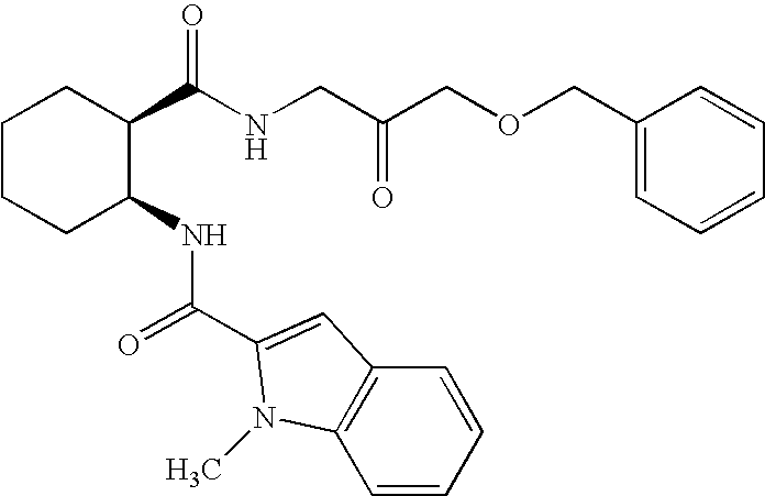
C1CCC(NC(C2=CC3=C(N2C)C=CC=C3)=O)C(C(NCC(COCC2=CC=CC=C2)=O)=O)C1
